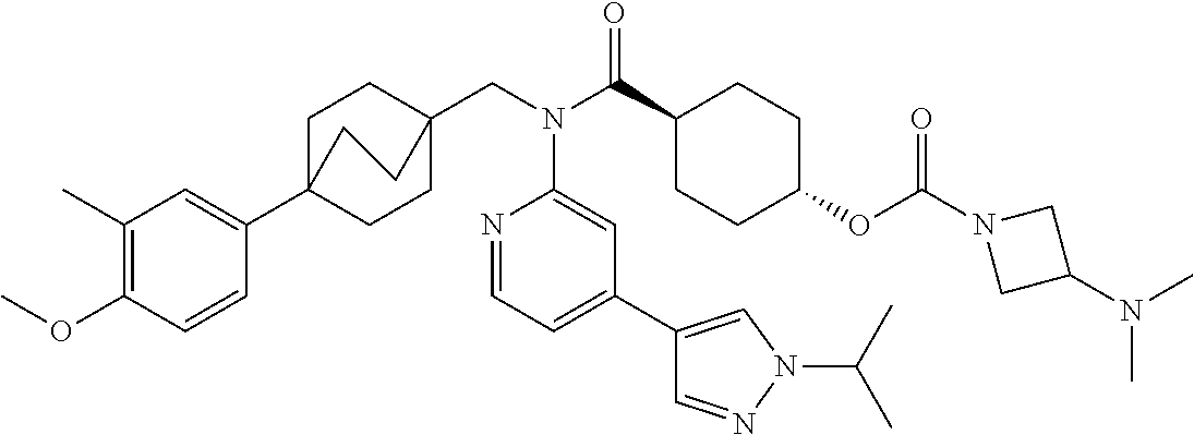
C1(C)=C(OC)C=CC(C23CCC(CN(C(C4CCC(OC(N5CC(N(C)C)C5)=O)CC4)=O)C4=CC(C5=CN(C(C)C)N=C5)=CC=N4)(CC2)CC3)=C1
